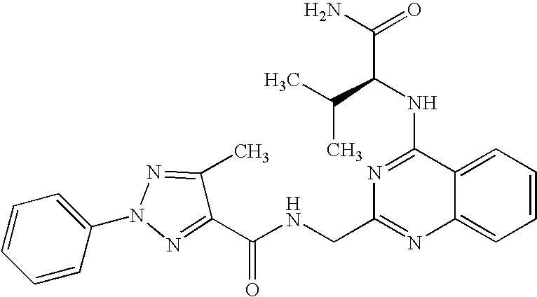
C1=CC=C(N2N=C(C(NCC3=NC4=CC=CC=C4C(NC(C(N)=O)C(C)C)=N3)=O)C(C)=N2)C=C1
